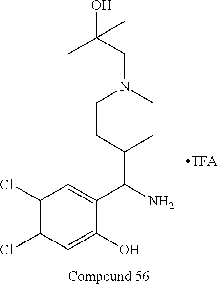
C1(Cl)=C(Cl)C=C(O)C(C(N)C2CCN(CC(O)(C)C)CC2)=C1
